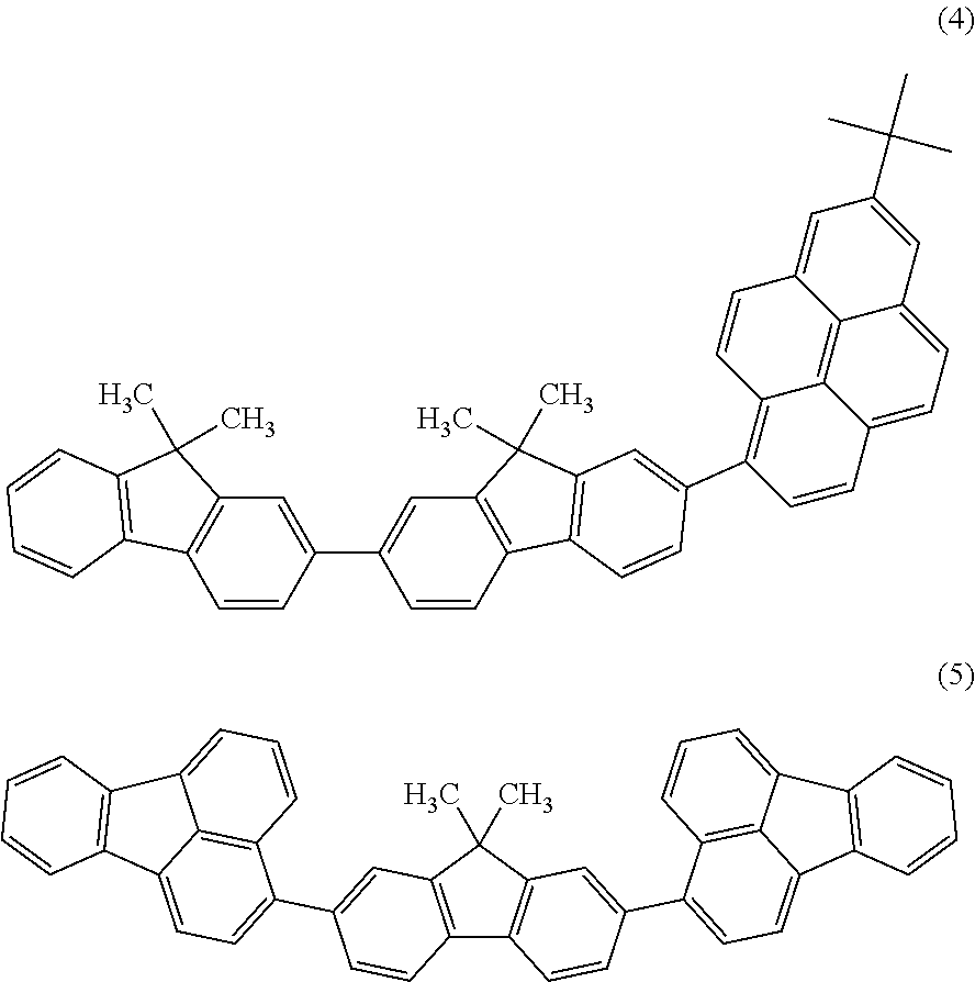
C1=CC(C2=CC3=C(C=C2)C2=C(C3(C)C)C=C(C3=C4C5=C6C(=CC=C5C=C3)C=C(C(C)(C)C)C=C6C=C4)C=C2)=CC2=C1C1=C(C2(C)C)C=CC=C1.C12=C(C(C)(C)C3=C1C=CC(C1=CC=C4C5=C1C=CC=C5C1=C4C=CC=C1)=C3)C=C(C1=CC=C3C4=C1C=CC=C4C1=C3C=CC=C1)C=C2
